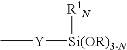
C[Y][Si(OR)3-N][R1N]
